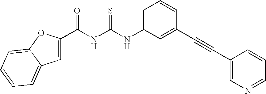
C(NC(NC1=CC=CC(C#CC2=CN=CC=C2)=C1)=S)(=O)C1=CC2=CC=CC=C2O1
